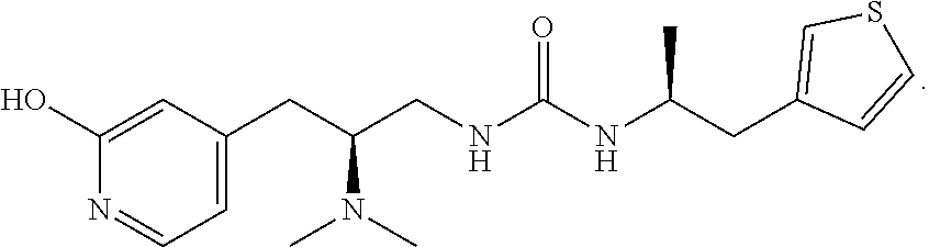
C1=C(CC(CNC(NC(CC2=CSC=C2)C)=O)N(C)C)C=C(O)N=C1
